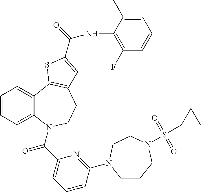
C1=CC=C2C(=C1)C1=C(CCN2C(C2=CC=CC(N3CCCN(S(C4CC4)(=O)=O)CC3)=N2)=O)C=C(C(NC2=C(F)C=CC=C2C)=O)S1
